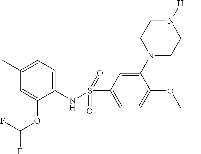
C1(C)=CC=C(NS(=O)(C2=CC=C(OCC)C(N3CCN([H])CC3)=C2)=O)C(OC(F)F)=C1
